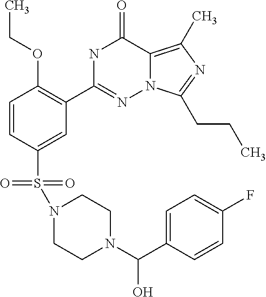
C1=CC(S(=O)(=O)N2CCN(C(C3=CC=C(F)C=C3)O)CC2)=CC(C2=NN3C(=C(C)N=C3CCC)C(=O)N2)=C1OCC
